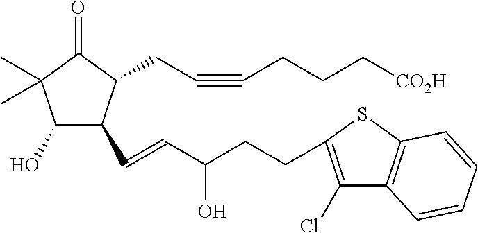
C1(O)C(C=CC(CCC2=C(Cl)C3=C(S2)C=CC=C3)O)C(CC#CCCC[CO2H])C(=O)C1(C)C
